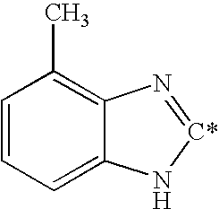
C1=CC=C2C(=C1C)N=[C*]N2
